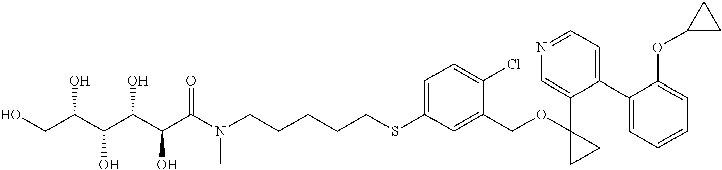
S(C1=CC=C(Cl)C(COC2(C3=CN=CC=C3C3=CC=CC=C3OC3CC3)CC2)=C1)CCCCCN(C(C(C(C(C(CO)O)O)O)O)=O)C
